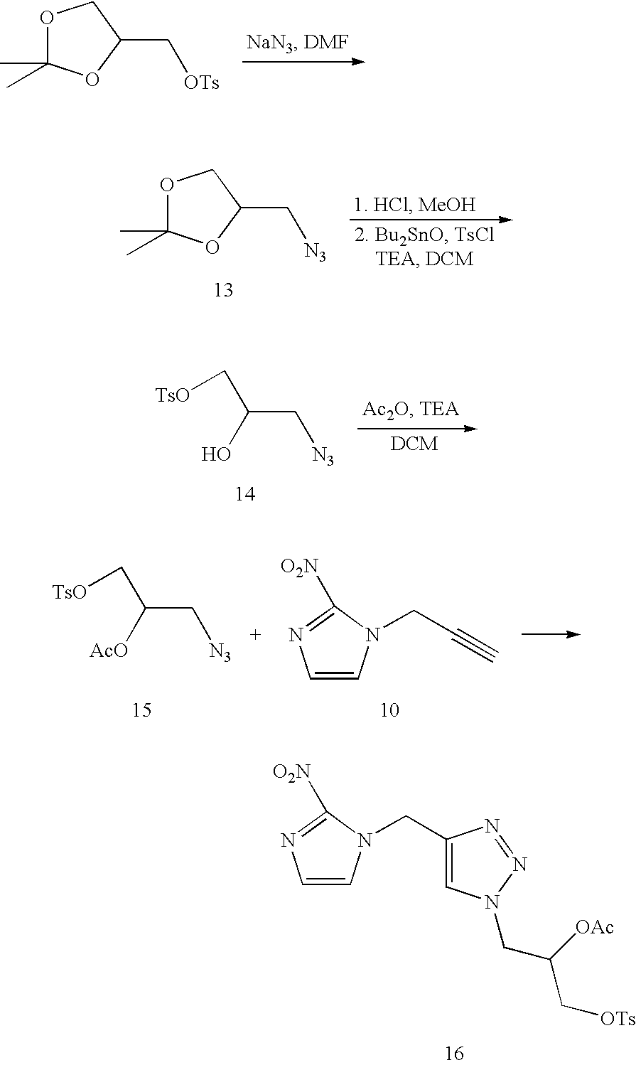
O1C(C)(C)OC(C[OTs])C1.O1C(C)(C)OC(C[N3])C1.C(C[N3])(O)C[TsO].C(C[N3])([AcO])C[TsO].C1=CN(CC#C)C([O2N])=N1.C1=CN(CC2=CN(CC(C[OTs])[OAc])N=N2)C([O2N])=N1
